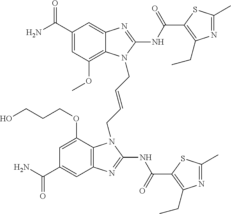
C1(C(N)=O)=CC(OC)=C2C(=C1)N=C(NC(=O)C1=C(CC)N=C(C)S1)N2CC=CCN1C2=C(C=C(C(N)=O)C=C2OCCCO)N=C1NC(=O)C1=C(CC)N=C(C)S1
